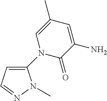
C1(C)=CN(C2=CC=NN2C)C(=O)C(N)=C1
